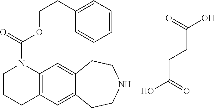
C(CCC(=O)O)(=O)O.C12=C(C=C3C(=C1)CCNCC3)CCCN2C(=O)OCCC1=CC=CC=C1
